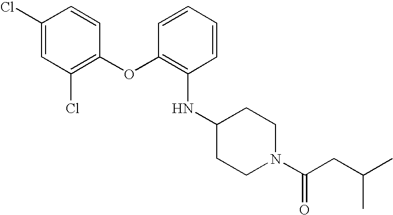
N(C1=C(OC2=C(Cl)C=C(Cl)C=C2)C=CC=C1)C1CCN(C(CC(C)C)=O)CC1
